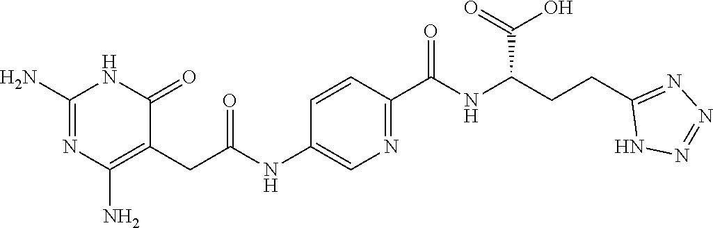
N1=C(N)NC(=O)C(CC(=O)NC2=CN=C(C(=O)NC(C(=O)O)CCC3=NN=NN3)C=C2)=C1N
